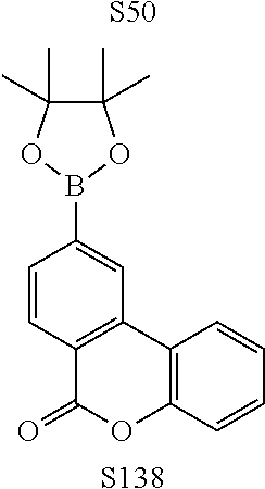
C1=CC2=C(C=C1B1OC(C)(C)C(C)(C)O1)C1=C(OC2=O)C=CC=C1.[S50].[S138]
